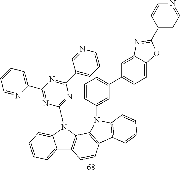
C12=CC=CC=C1N(C1=NC(C3=CC=CN=C3)=NC(C3=CC=CC=N3)=N1)C1=C2C=CC2=C1N(C1=CC(C3=CC=C4C(=C3)N=C(C3=CC=NC=C3)O4)=CC=C1)C1=C2C=CC=C1
